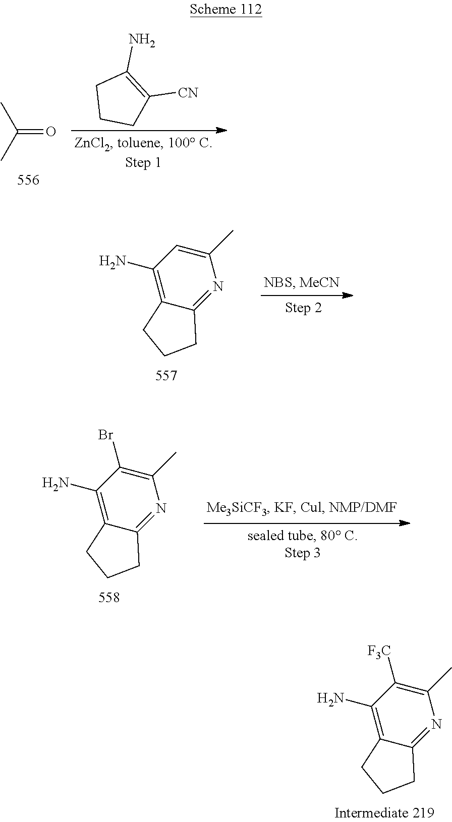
C1CCC([CN])=C1N.CC(C)=O.C1(N)=C2C(=NC(C)=C1)CCC2.C1(N)=C2C(=NC(C)=C1Br)CCC2.C1(N)=C2C(=NC(C)=C1[F3C])CCC2
